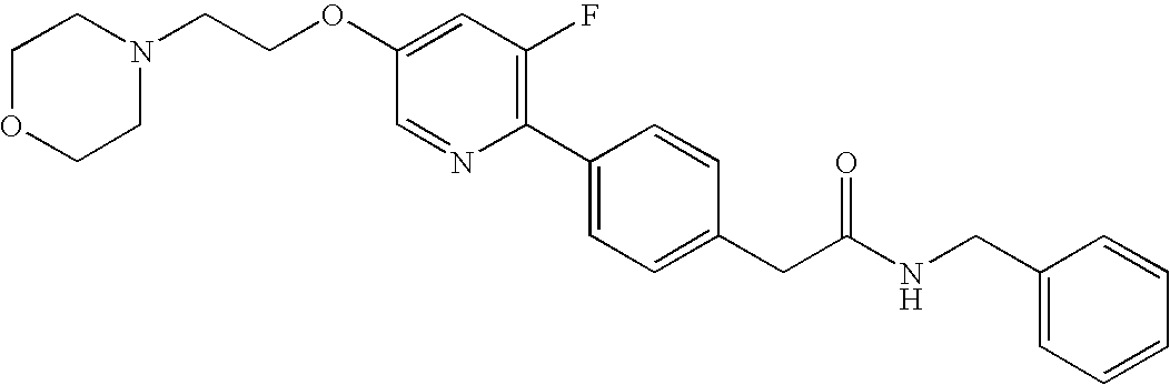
C(OC1=CC(F)=C(C2=CC=C(CC(NCC3=CC=CC=C3)=O)C=C2)N=C1)CN1CCOCC1
